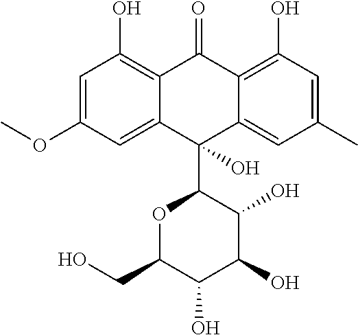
C1=C(OC)C=C2C(=C1O)C(=O)C1=C(O)C=C(C)C=C1C2(C1OC(CO)C(O)C(O)C1O)O
